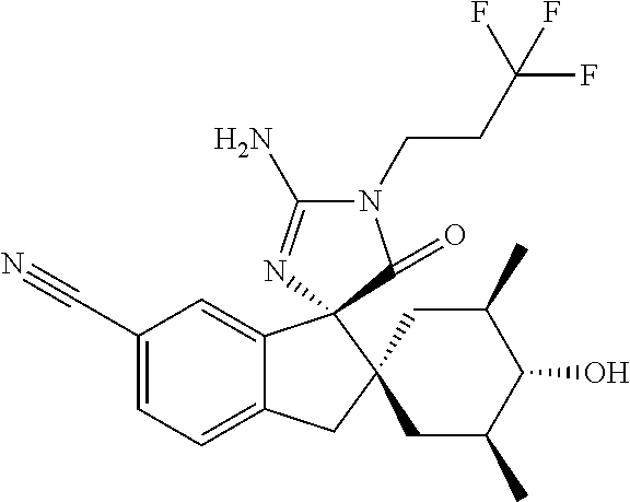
C1(C#N)=CC=C2C(=C1)C1(C3(C2)CC(C)C(O)C(C)C3)N=C(N)N(CCC(F)(F)F)C1=O
